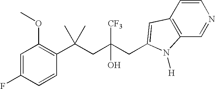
C1=C(F)C=CC(C(CC(CC2=CC3=C(C=NC=C3)N2[H])([CF3])O)(C)C)=C1OC
